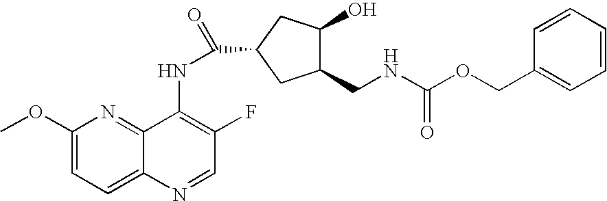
C1(CNC(OCC2=CC=CC=C2)=O)C(O)CC(C(=O)NC2=C(F)C=NC3=CC=C(OC)N=C23)C1
